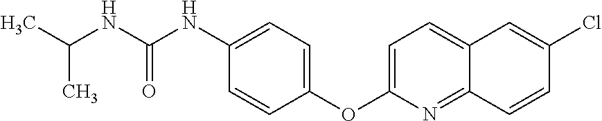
C1(OC2=CC=C3C(=N2)C=CC(Cl)=C3)=CC=C(NC(NC(C)C)=O)C=C1
